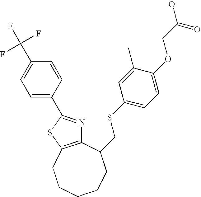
C1=C(C2=NC3=C(S2)CCCCCC3CSC2=CC=C(OCC(O)=O)C(C)=C2)C=CC(C(F)(F)F)=C1
